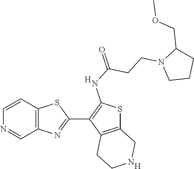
C12=C(C=CN=C1)SC(C1=C(NC(=O)CCN3CCCC3COC)SC3=C1CCNC3)=N2.[H].[H]
